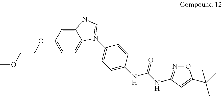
C12=CC(OCCOC)=CC=C1N(C1=CC=C(NC(NC3=NOC(C(C)(C)C)=C3)=O)C=C1)=CN2
